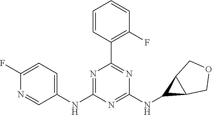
C1=CC(C2=NC(NC3C4C3COC4)=NC(NC3=CC=C(F)N=C3)=N2)=C(F)C=C1
